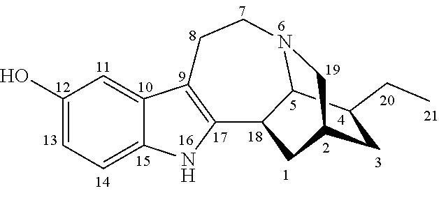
C1(O)=CC=C2C(=C1)C1=C(N2)C2CC3CC(CC)C2N(CC1)C3
